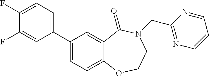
C1(C2=CC=C(F)C(F)=C2)=CC=C2C(=C1)C(=O)N(CC1=NC=CC=N1)CCO2
